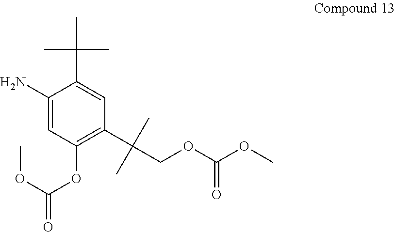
C1(N)=CC(OC(OC)=O)=C(C(C)(C)COC(OC)=O)C=C1C(C)(C)C
